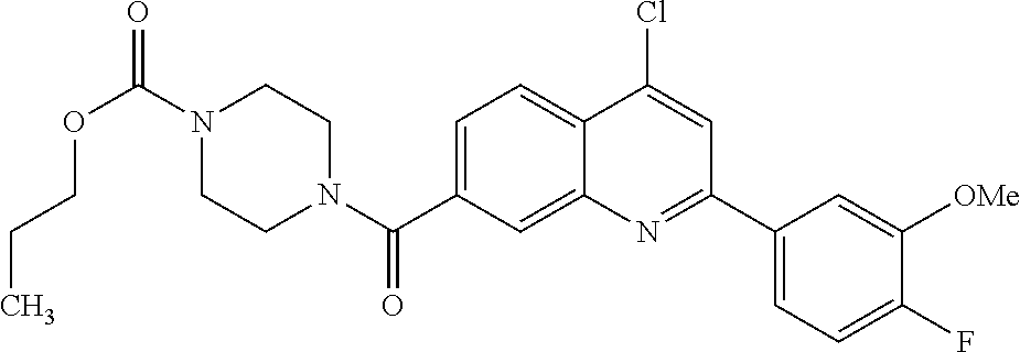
N1(C(OCCC)=O)CCN(C(=O)C2=CC=C3C(=C2)N=C(C2=CC=C(F)C([OMe])=C2)C=C3Cl)CC1
